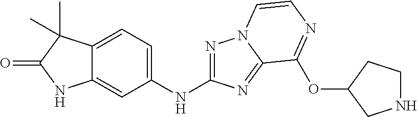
C12=CC(NC3=NN4C(=N3)C(OC3CNCC3)=NC=C4)=CC=C1C(C)(C)C(=O)N2
